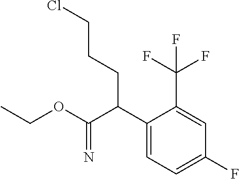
C1(C(C(OCC)=N)CCCCl)=CC=C(F)C=C1C(F)(F)F
